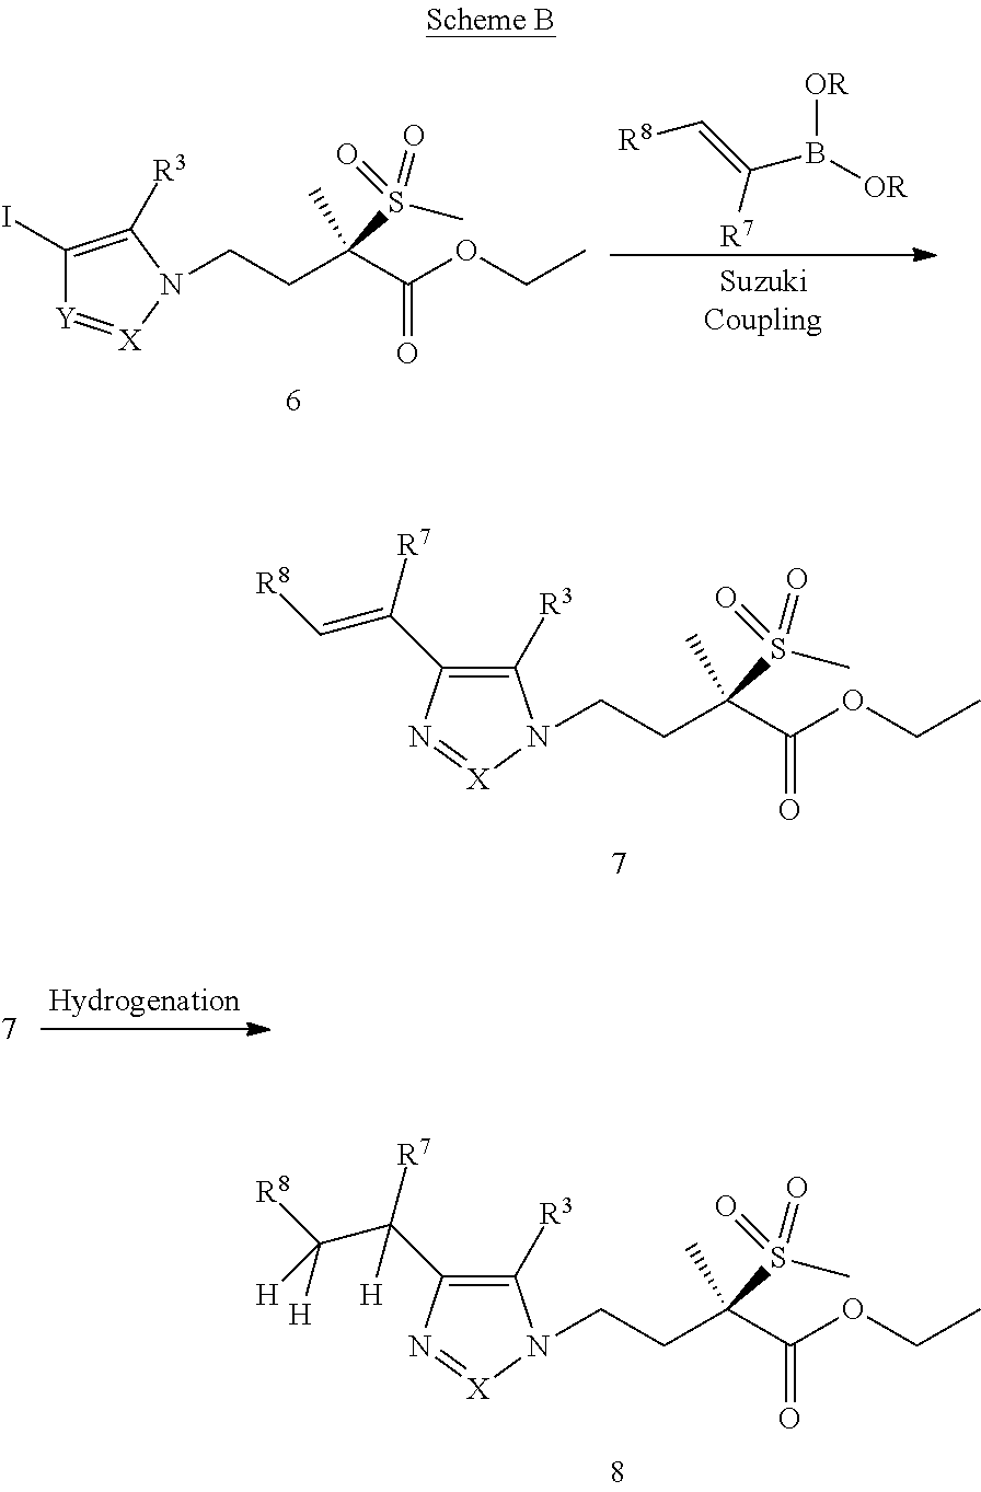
C(CC(C(OCC)=O)(C)S(=O)(C)=O)N1C([R3])=C(C(=C[R8])[R7])N=[X]1.C(CC(C(OCC)=O)(C)S(=O)(C)=O)N1C([R3])=C(C(C([R8])([H])[H])([R7])[H])N=[X]1.C1(I)=C([R3])N(CCC(C(OCC)=O)(C)S(=O)(C)=O)[X]=[Y]1.[R8]C=C(B([OR])[OR])[R7]
